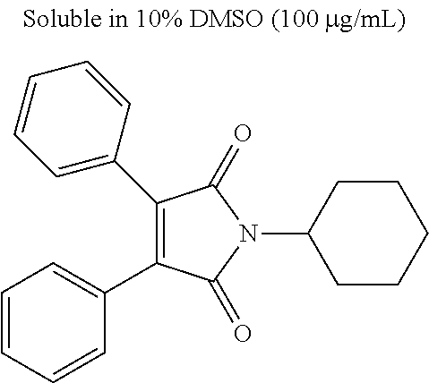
C1(C2=CC=CC=C2)=C(C2=CC=CC=C2)C(=O)N(C2CCCCC2)C1=O
